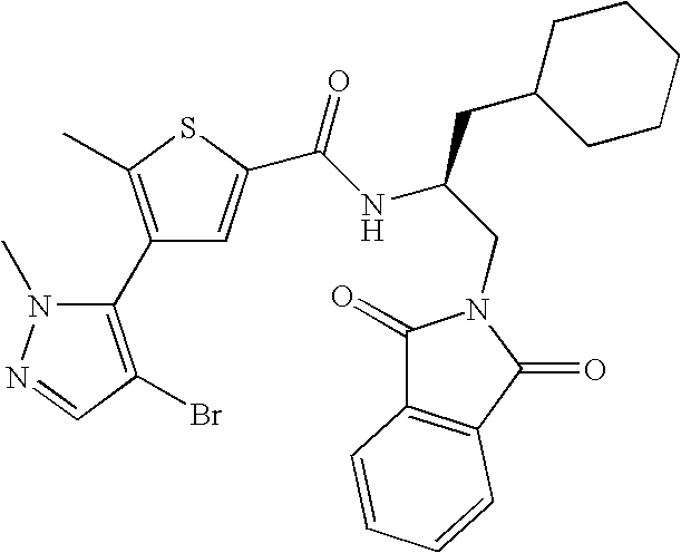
C1(C2=C(Br)C=NN2C)=C(C)SC(C(NC(CN2C(=O)C3=C(C2=O)C=CC=C3)CC2CCCCC2)=O)=C1
